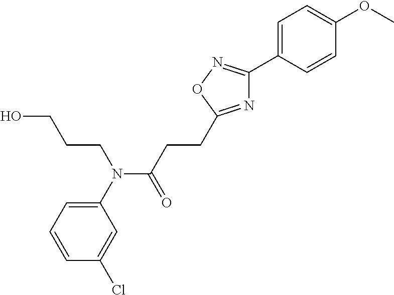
C1(N(C(CCC2=NC(C3=CC=C(OC)C=C3)=NO2)=O)CCCO)=CC=CC(Cl)=C1
